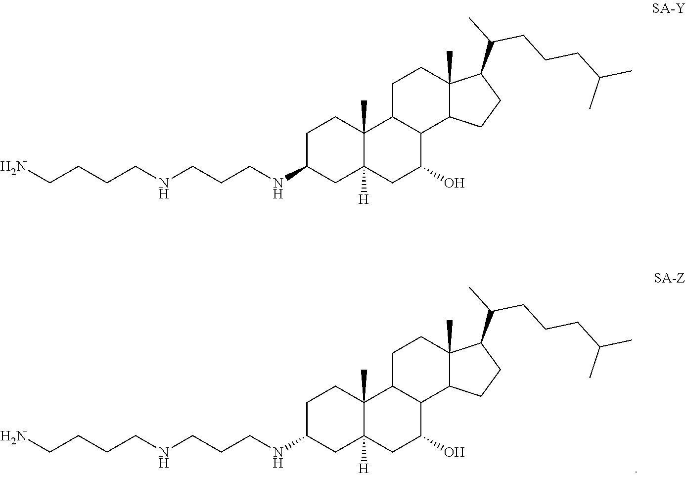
C1C2C(C3C(C)(C1)C(C(C)CCCC(C)C)CC3)C(O)CC1([H])C2(C)CCC(NCCCNCCCCN)C1.C1C2C(C3C(C)(C1)C(C(C)CCCC(C)C)CC3)C(O)CC1([H])C2(C)CCC(NCCCNCCCCN)C1
